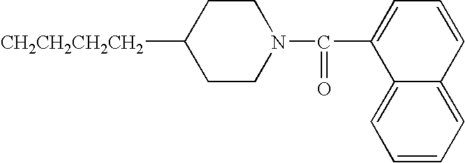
C1CC([CH2CH2CH2CH2])CCN1C(C1=CC=CC2=CC=CC=C12)=O
